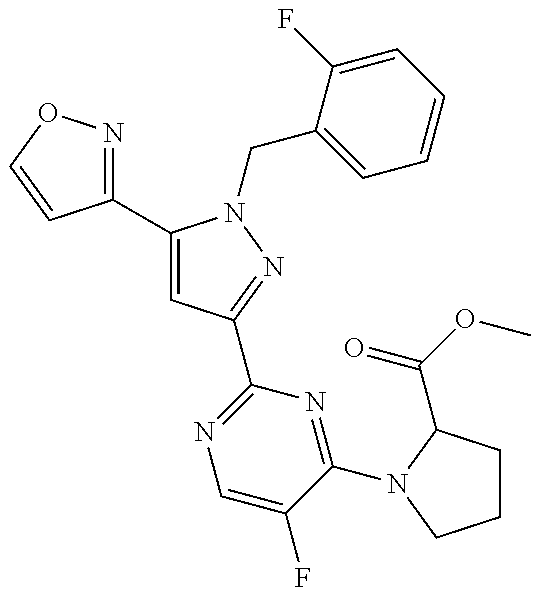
C1(C2=CC(C3=NC=C(F)C(N4C(C(OC)=O)CCC4)=N3)=NN2CC2=CC=CC=C2F)=NOC=C1
